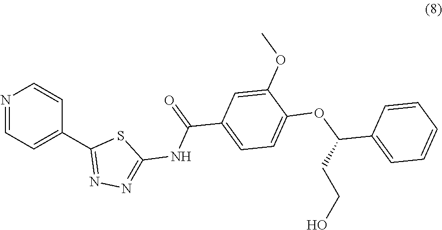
N1=CC=C(C2=NN=C(NC(=O)C3=CC=C(OC(C4=CC=CC=C4)CCO)C(OC)=C3)S2)C=C1
